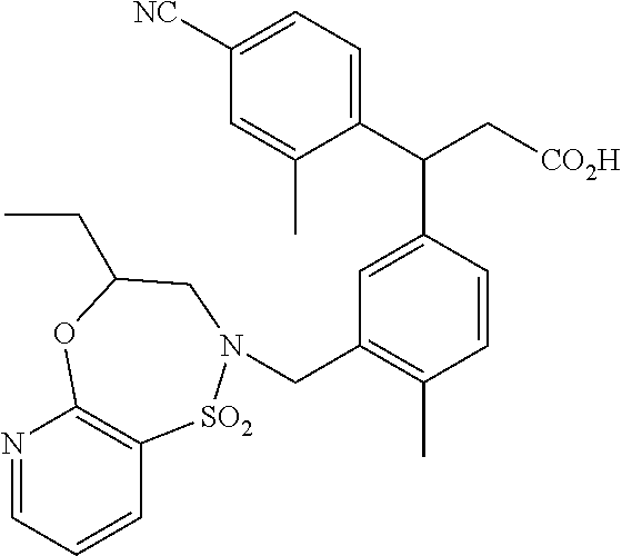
C1([NC])=CC=C(C(C2=CC(CN3[SO2]C4=C(N=CC=C4)OC(CC)C3)=C(C)C=C2)C[CO2H])C(C)=C1
